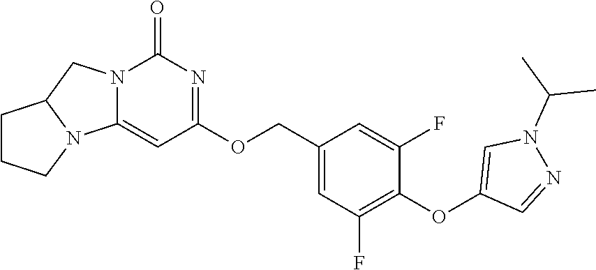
C1(COC2=NC(=O)N3C(=C2)N2C(C3)CCC2)=CC(F)=C(OC2=CN(C(C)C)N=C2)C(F)=C1
